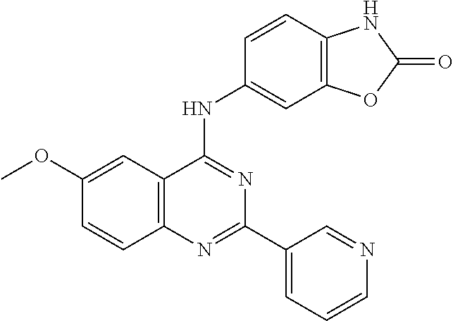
C1(OC)=CC2=C(C=C1)N=C(C1=CC=CN=C1)N=C2NC1=CC2=C(C=C1)NC(=O)O2
